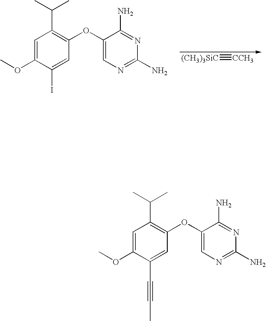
C1=C(OC)C(I)=CC(OC2=CN=C(N)N=C2N)=C1C(C)C.[(CH3)3SiC]#[CCH3].C1=C(OC)C(C#CC)=CC(OC2=CN=C(N)N=C2N)=C1C(C)C
